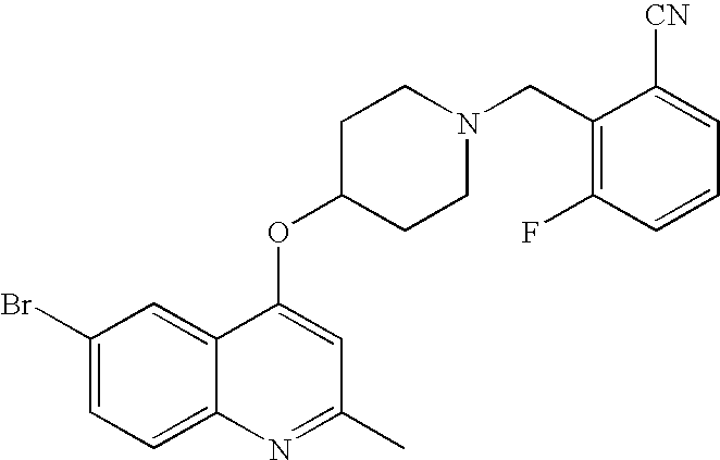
C1(Br)=CC=C2C(=C1)C(OC1CCN(CC3=C(F)C=CC=C3[CN])CC1)=CC(C)=N2
